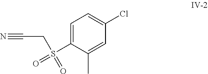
C1=C(S(CC#N)(=O)=O)C(C)=CC(Cl)=C1
